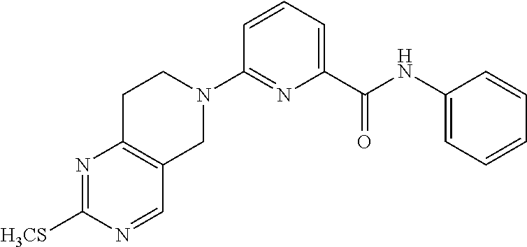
N1=C([H3CS])N=CC2=C1CCN(C1=NC(C(NC3=CC=CC=C3)=O)=CC=C1)C2
